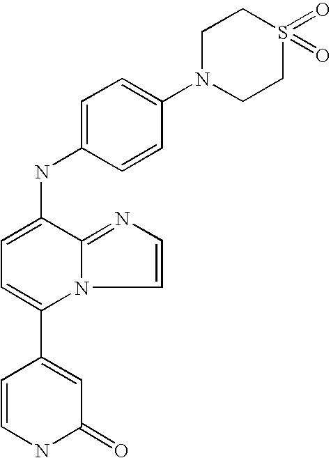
C1(C2=CC(=O)NC=C2)=CC=C(NC2=CC=C(N3CCS(=O)(=O)CC3)C=C2)C2=NC=CN12
